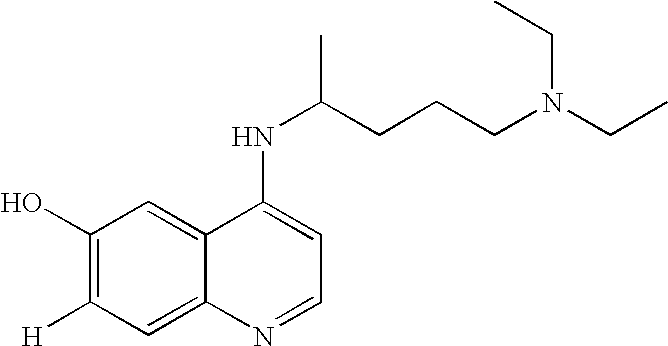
C1(O)=C([H])C=C2C(=C1)C(NC(CCCN(CC)CC)C)=CC=N2
